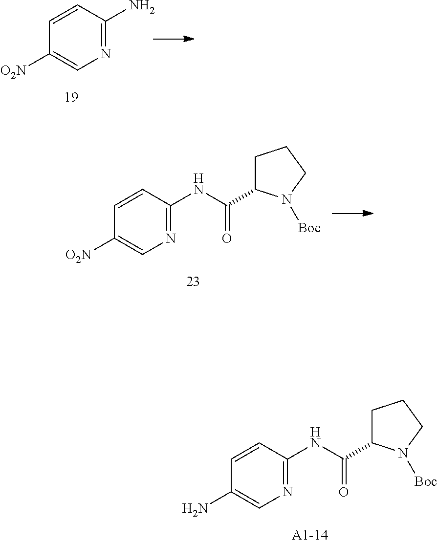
C1=CC(N)=NC=C1[O2N].C1=CC(NC(C2CCCN2[Boc])=O)=NC=C1[O2N].C1=CC(NC(C2CCCN2[Boc])=O)=NC=C1N
